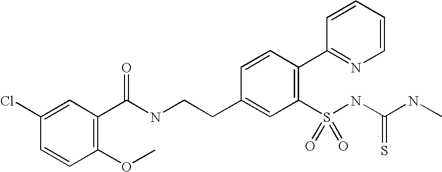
C1(C(NCCC2=CC(S(NC(NC)=S)(=O)=O)=C(C3=NC=CC=C3)C=C2)=O)=C(OC)C=CC(Cl)=C1
